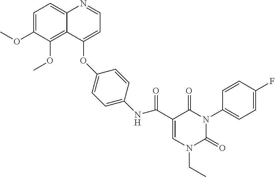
C1=C(OC)C(OC)=C2C(=C1)N=CC=C2OC1=CC=C(NC(C2=CN(CC)C(=O)N(C3=CC=C(F)C=C3)C2=O)=O)C=C1
